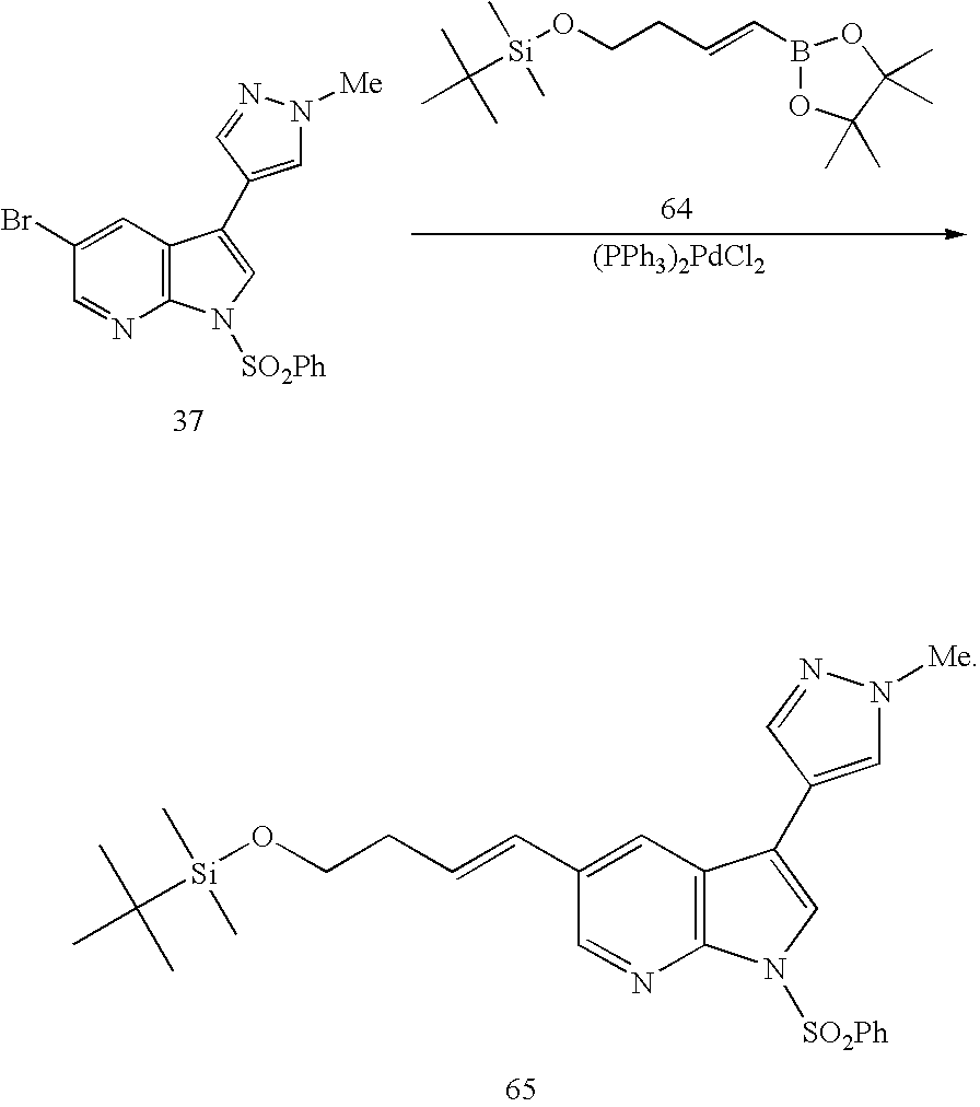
C1=C(Br)C=NC2=C1C(C1=CN([Me])N=C1)=CN2[SO2Ph].CC([Si](OCCC=CB1OC(C)(C)C(C)(C)O1)(C)C)(C)C.[(PPh3)2PdCl2].CC([Si](OCCC=CC1=CC2=C(N=C1)N([SO2Ph])C=C2C1=CN([Me])N=C1)(C)C)(C)C
